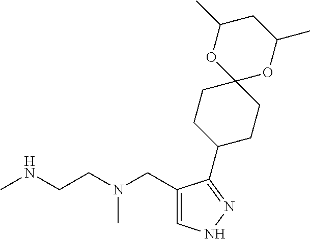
CNCCN(CC1=CNN=C1C1CCC2(CC1)OC(C)CC(C)O2)C
